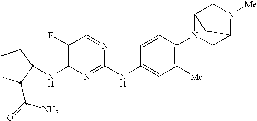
C1CCC(C(N)=O)C1NC1=C(F)C=NC(NC2=CC([Me])=C(N3CC4N([Me])CC3C4)C=C2)=N1
